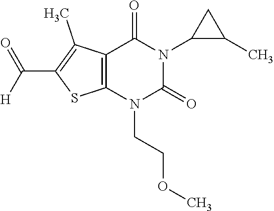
C12=C(N(CCOC)C(=O)N(C3C(C)C3)C1=O)SC(C([H])=O)=C2C
